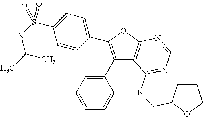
C1(C2=CC=CC=C2)=C(C2=CC=C(S(NC(C)C)(=O)=O)C=C2)OC2=C1C(NCC1CCCO1)=NC=N2
